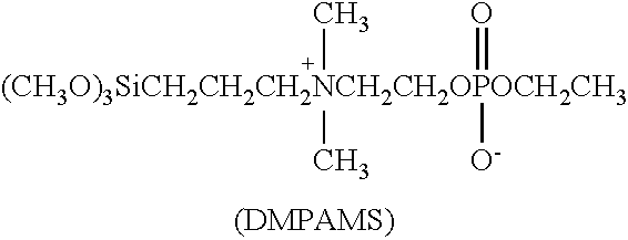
[(CH3O)3SiCH2CH2CH2NCH2CH2OPOCH2CH3](C)(C)([O-])=O
